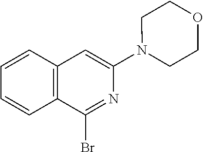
C1=CC2=C(C=C1)C=C(N1CCOCC1)N=C2Br
